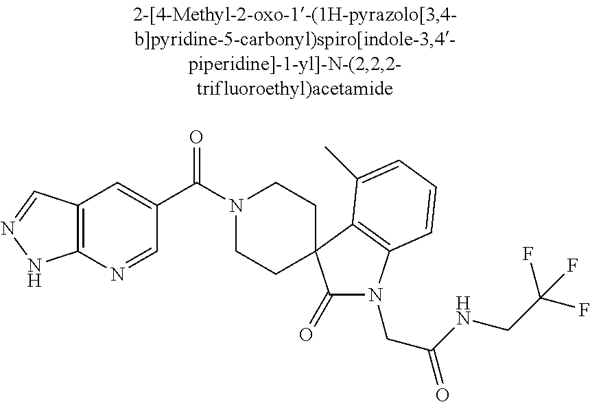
N1(C(C2=CC3=C(N=C2)NN=C3)=O)CCC2(CC1)C(=O)N(CC(NCC(F)(F)F)=O)C1=C2C(C)=CC=C1
